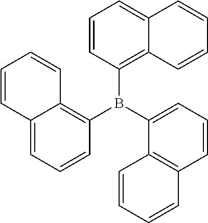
C1=CC(B(C2=CC=CC3=C2C=CC=C3)C2=C3C(=CC=C2)C=CC=C3)=C2C(=C1)C=CC=C2
